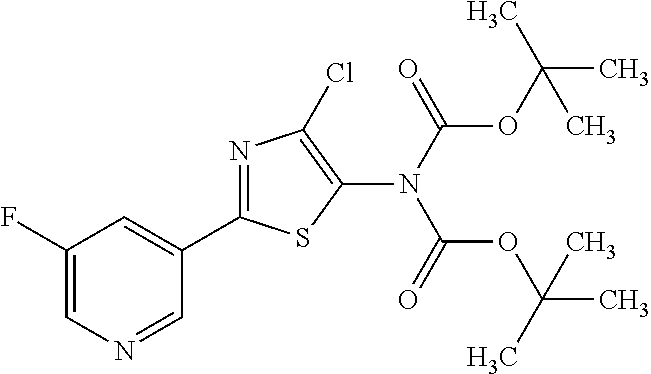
C1(N(C(=O)OC(C)(C)C)C(=O)OC(C)(C)C)=C(Cl)N=C(C2=CC(F)=CN=C2)S1
